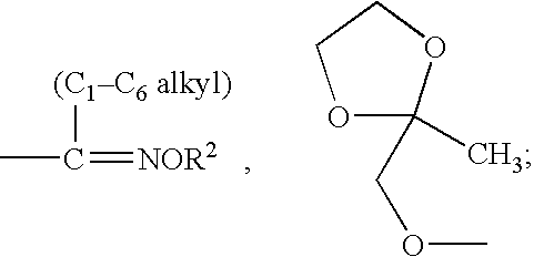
O1C(C)(COC)OCC1.CC(=[NOR2])[(C1C6 alkyl)]
